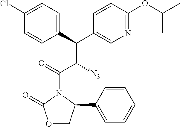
C(C1=CN=C(OC(C)C)C=C1)(C(C(N1C(=O)OCC1C1=CC=CC=C1)=O)[N3])C1=CC=C(Cl)C=C1
